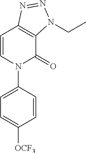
C1=CN(C2=CC=C([OCF3])C=C2)C(=O)C2=C1N=NN2CC
